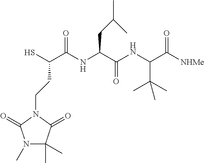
N1(C)C(C)(C)C(=O)N(CCC(S)C(NC(C(NC(C([NHMe])=O)C(C)(C)C)=O)CC(C)C)=O)C1=O
